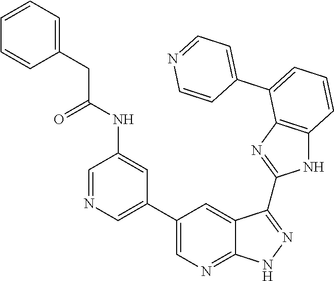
C1=NC=CC(C2=CC=CC3=C2N=C(C2=NNC4=NC=C(C5=CN=CC(NC(CC6=CC=CC=C6)=O)=C5)C=C42)N3)=C1
